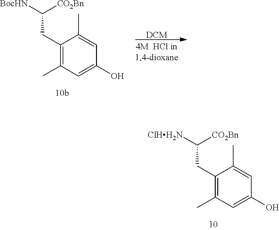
C1(CC([BocHN])[CO2Bn])=C(C)C=C(O)C=C1C.[DCM].C1(CC([ClHH2N])[CO2Bn])=C(C)C=C(O)C=C1C
